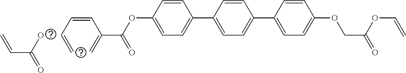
OC(C=C)=O.C1=C(OC(C(C=CC=C)=C)=O)C=CC(C2=CC=C(C3=CC=C(OCC(=O)OC=C)C=C3)C=C2)=C1
